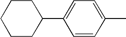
C1=C(C)C=CC(C2CCCCC2)=C1
